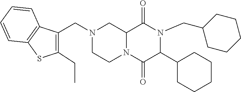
C12N(C(=O)C(C3CCCCC3)N(CC3CCCCC3)C1=O)CCN(CC1=C(CC)SC3=C1C=CC=C3)C2
